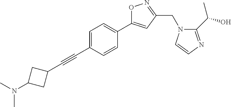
C1=C(C#CC2CC(N(C)C)C2)C=CC(C2=CC(CN3C(C(O)C)=NC=C3)=NO2)=C1
